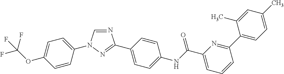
C1=CC(N2C=NC(C3=CC=C(NC(C4=CC=CC(C5=CC=C(C)C=C5C)=N4)=O)C=C3)=N2)=CC=C1OC(F)(F)F
